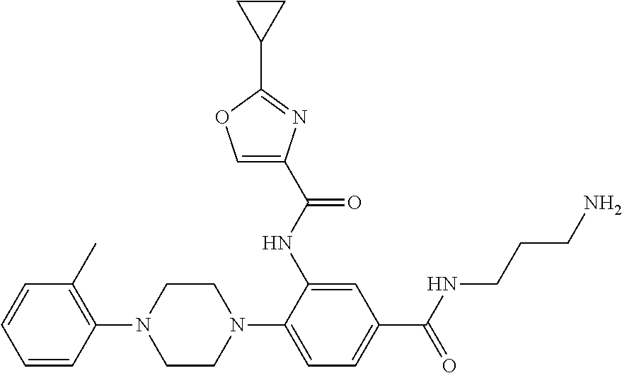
C1=CC=CC(N2CCN(C3=CC=C(C(=O)NCCCN)C=C3NC(C3=COC(C4CC4)=N3)=O)CC2)=C1C
